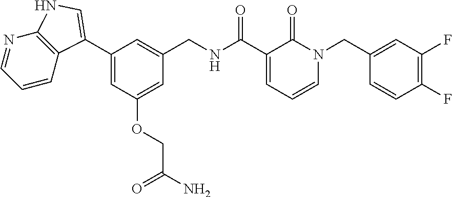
C1=C(C2=CNC3=C2C=CC=N3)C=C(CNC(C2=CC=CN(CC3=CC(F)=C(F)C=C3)C2=O)=O)C=C1OCC(N)=O
